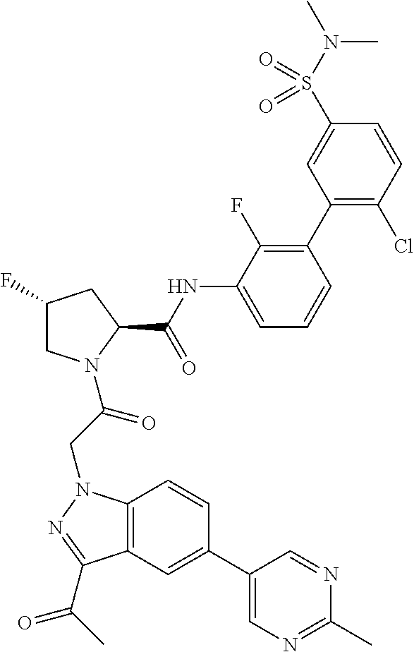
C1(C2=C(F)C(NC(C3CC(F)CN3C(CN3C4=C(C(C(C)=O)=N3)C=C(C3=CN=C(C)N=C3)C=C4)=O)=O)=CC=C2)=C(Cl)C=CC(S(N(C)C)(=O)=O)=C1
